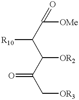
C(C([OR2])C(C[OR3])=O)(C([OMe])=O)[R10]
